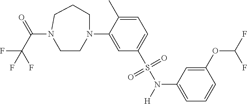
C1=C(C)C(N2CCN(C(C(F)(F)F)=O)CCC2)=CC(S(=O)(=O)N([H])C2=CC=CC(OC(F)F)=C2)=C1
